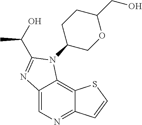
C12=CN=C3C(=C1N(C1COC(CO)CC1)C(C(C)O)=N2)SC=C3
